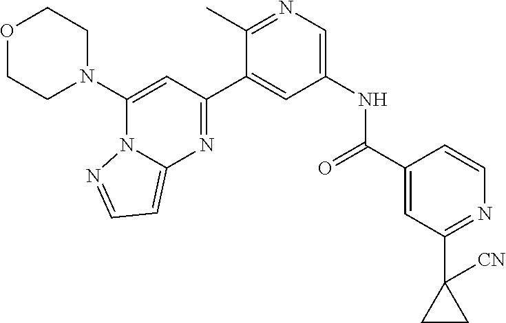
O1CCN(C2=CC(C3=CC(NC(=O)C4=CC(C5([CN])CC5)=NC=C4)=CN=C3C)=NC3=CC=NN23)CC1
